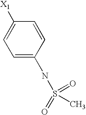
C1=C(NS(=O)(=O)C)C=CC([X1])=C1
